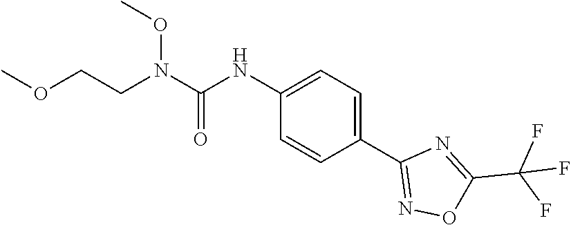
C1(NC(N(CCOC)OC)=O)=CC=C(C2=NOC(C(F)(F)F)=N2)C=C1
